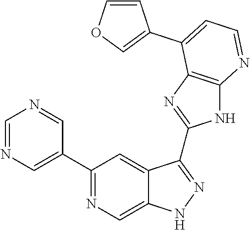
C1=NC=C(C2=NC=C3C(=C2)C(C2=NC4=C(N2)N=CC=C4C2=COC=C2)=NN3)C=N1
